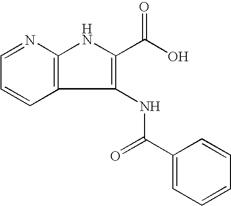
C1=CC=NC2=C1C(NC(C1=CC=CC=C1)=O)=C(C(O)=O)N2
